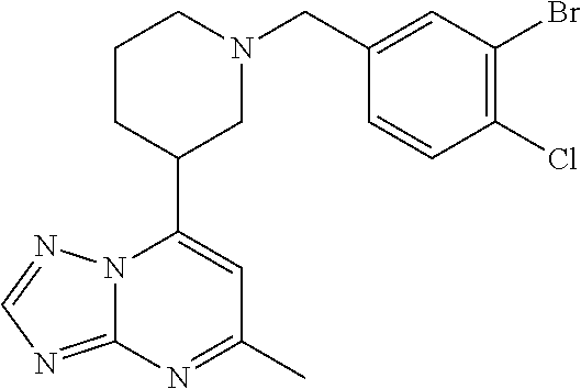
N12C(=NC=N1)N=C(C)C=C2C1CN(CC2=CC(Br)=C(Cl)C=C2)CCC1
